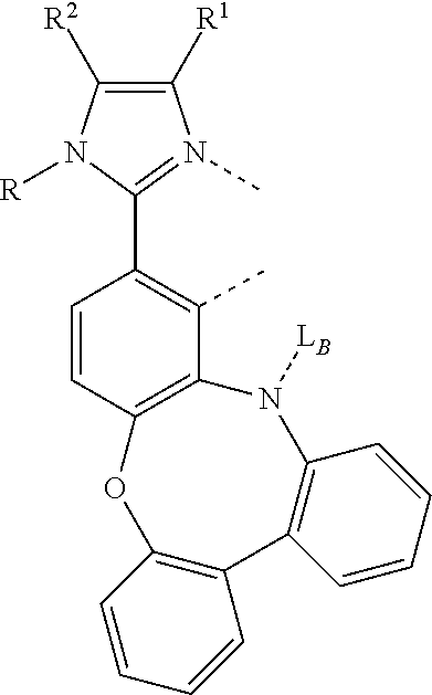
CC1=C(C2=N(C)C([R1])=C([R2])N2[R])C=CC2=C1N([LB])C1=C(C3=C(O2)C=CC=C3)C=CC=C1
